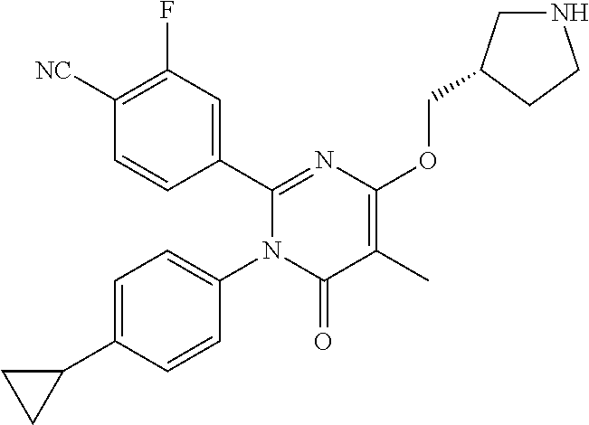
C1(C2=CC(F)=C([CN])C=C2)=NC(OCC2CNCC2)=C(C)C(=O)N1C1=CC=C(C2CC2)C=C1
